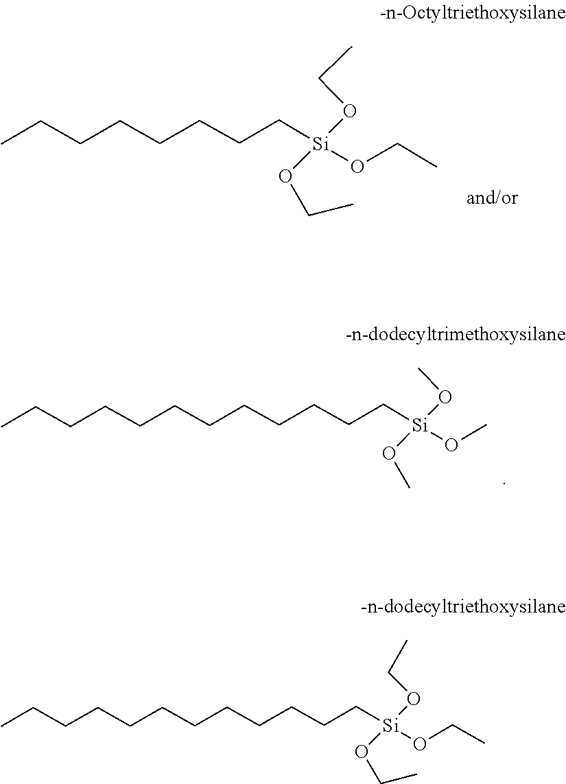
O(CC)[Si](OCC)(CCCCCCCC)OCC.O(C)[Si](OC)(CCCCCCCCCCCC)OC.CCO[Si](OCC)(OCC)CCCCCCCCCCCC
